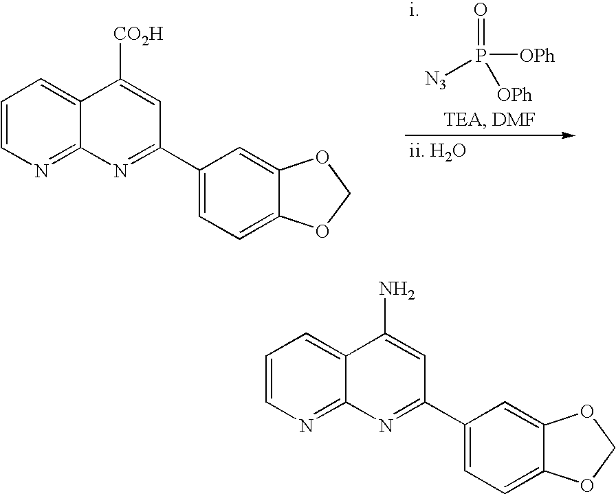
O=P([N3])([OPh])[OPh].[i].C1=CN=C2C(=C1)C([CO2H])=CC(C1=CC=C3C(=C1)OCO3)=N2.C1=CN=C2C(=C1)C(N)=CC(C1=CC=C3C(=C1)OCO3)=N2
